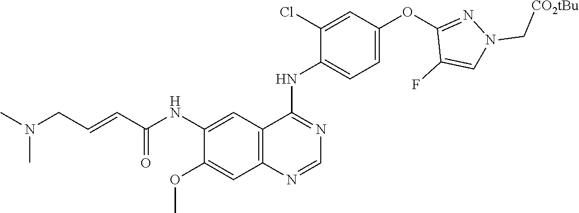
C1=C(OC2=NN(C[CO2tBu])C=C2F)C=C(Cl)C(NC2=NC=NC3=C2C=C(NC(C=CCN(C)C)=O)C(OC)=C3)=C1
